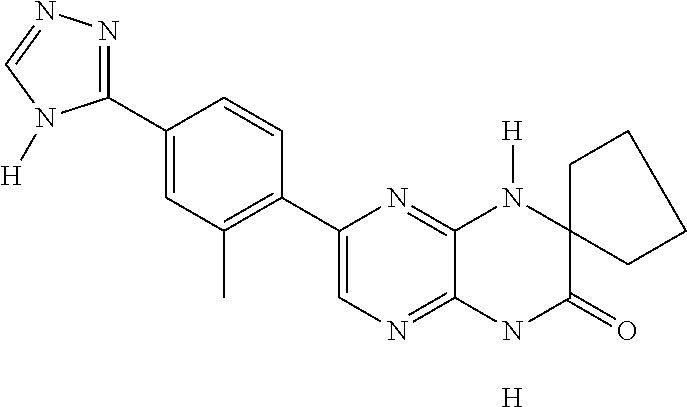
C1(C2=NN=CN2[H])=CC(C)=C(C2=CN=C3C(=N2)N([H])C2(C(=O)N3)CCCC2)C=C1.[H]
